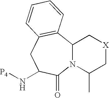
C12N(C(C)C[X]C1)C(=O)C(N[P4])CC1=C2C=CC=C1
